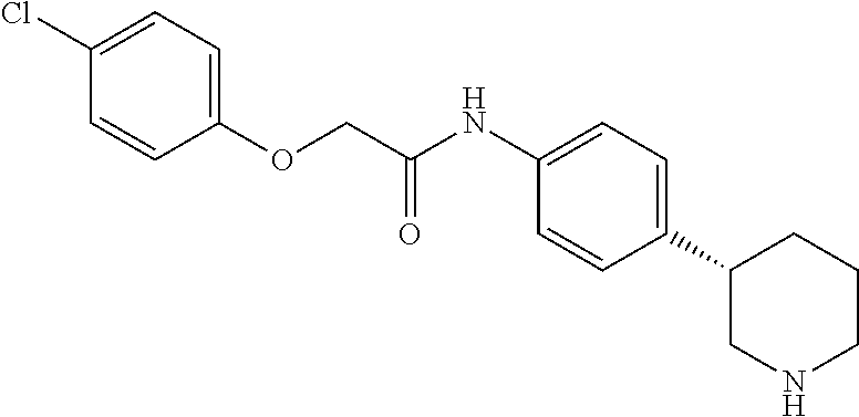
C1=C(OCC(=O)NC2=CC=C(C3CNCCC3)C=C2)C=CC(Cl)=C1
